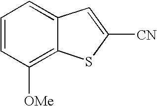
C1=CC([OMe])=C2C(=C1)C=C([CN])S2
